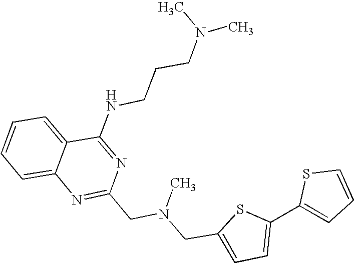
C1=CC=C2C(=C1)N=C(CN(CC1=CC=C(C3=CC=CS3)S1)C)N=C2NCCCN(C)C
